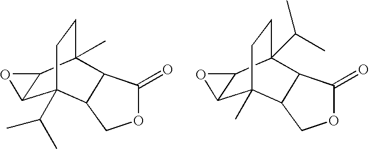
O1C(=O)C2C3(C)CCC(C(C)C)(C4C3O4)C2C1.O1C(=O)C2C3(C(C)C)CCC(C)(C4C3O4)C2C1
